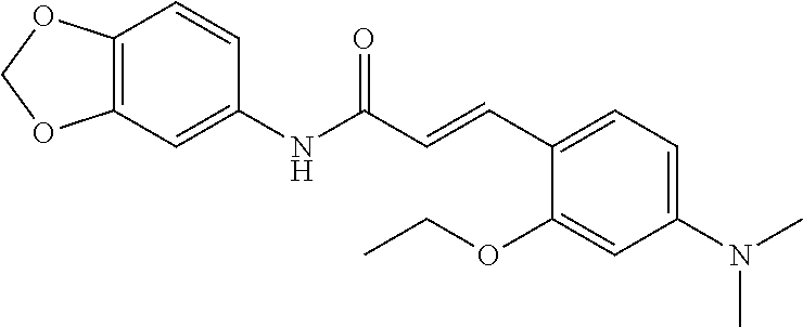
C12=C(C=C(NC(=O)C=CC3=CC=C(N(C)C)C=C3OCC)C=C1)OCO2
